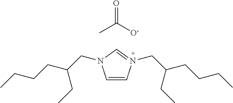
C1=CN(CC(CCCC)CC)=CN1CC(CCCC)CC.O=C(C)[O-]
